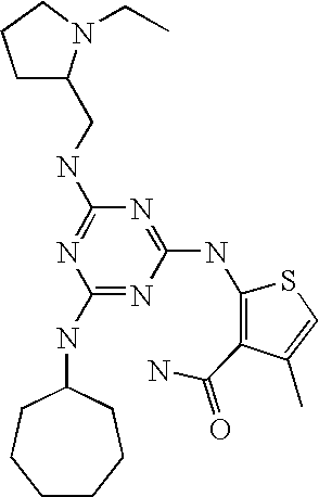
C(NC1=NC(NC2CCCCCC2)=NC(NC2=C(C(=O)N)C(C)=CS2)=N1)C1CCCN1CC
